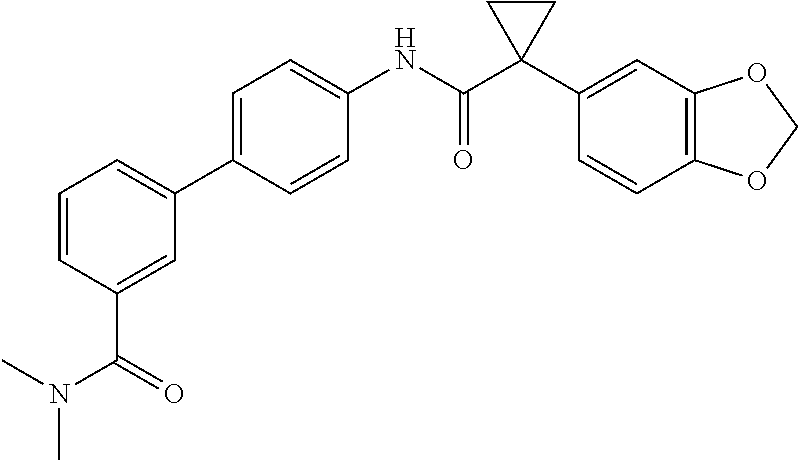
C1=CC(C2=CC=CC(C(N(C)C)=O)=C2)=CC=C1NC(C1(C2=CC3=C(C=C2)OCO3)CC1)=O
